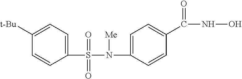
C1(S(N(C2=CC=C(C(NO)=O)C=C2)[Me])(=O)=O)=CC=C([t-Bu])C=C1
